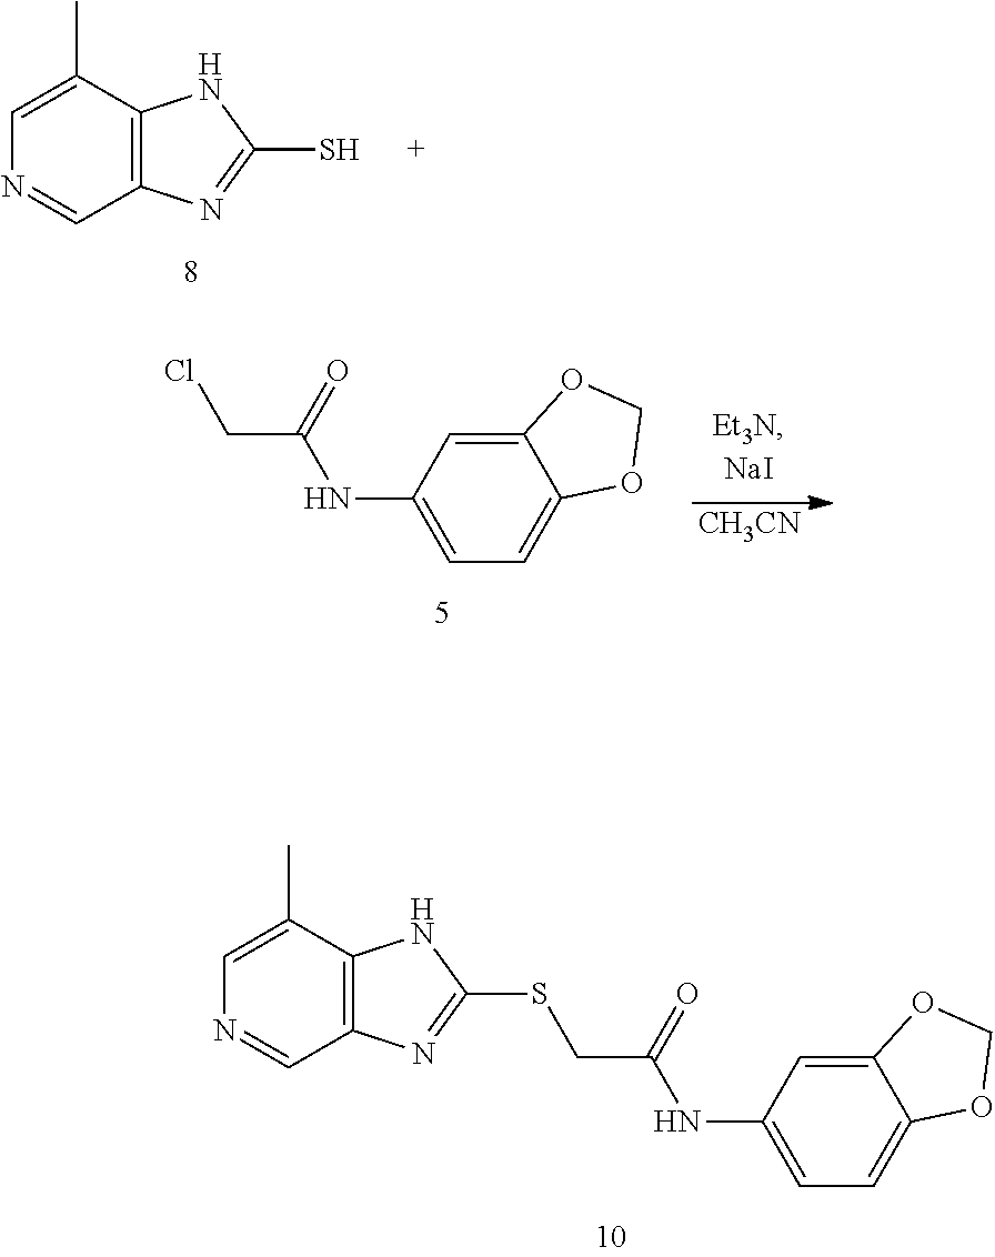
C1=C(C)C2=C(C=N1)N=C(SCC(NC1=CC=C3C(=C1)OCO3)=O)N2.C1=C(NC(CCl)=O)C=C2C(=C1)OCO2.[CH3CN].C1=C(C)C2=C(C=N1)N=C(S)N2
